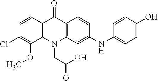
C12=C(N(CC(O)=O)C3=C(C1=O)C=CC(NC1=CC=C(O)C=C1)=C3)C(OC)=C(Cl)C=C2
